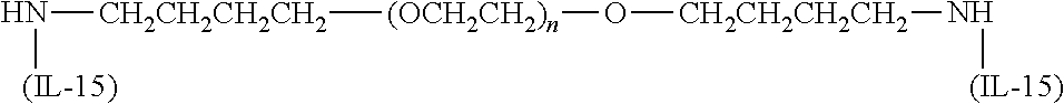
[CH2CH2CH2CH2]([(OCH2CH2)n]O[CH2CH2CH2CH2]N[(IL-15)])N[(IL-15)]
